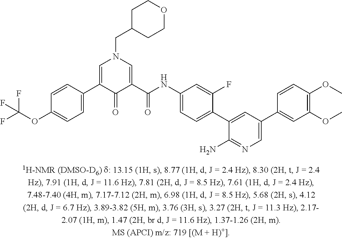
C1=C(C2=CN(CC3CCOCC3)C=C(C(NC3=CC=C(C4=CC(C5=CC(OC)=C(OC)C=C5)=CN=C4N)C(F)=C3)=O)C2=O)C=CC(OC(F)(F)F)=C1
